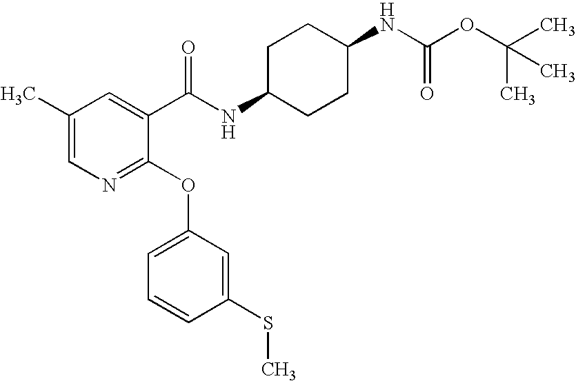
C1=C(C)C=C(C(NC2CCC(NC(OC(C)(C)C)=O)CC2)=O)C(OC2=CC=CC(SC)=C2)=N1
